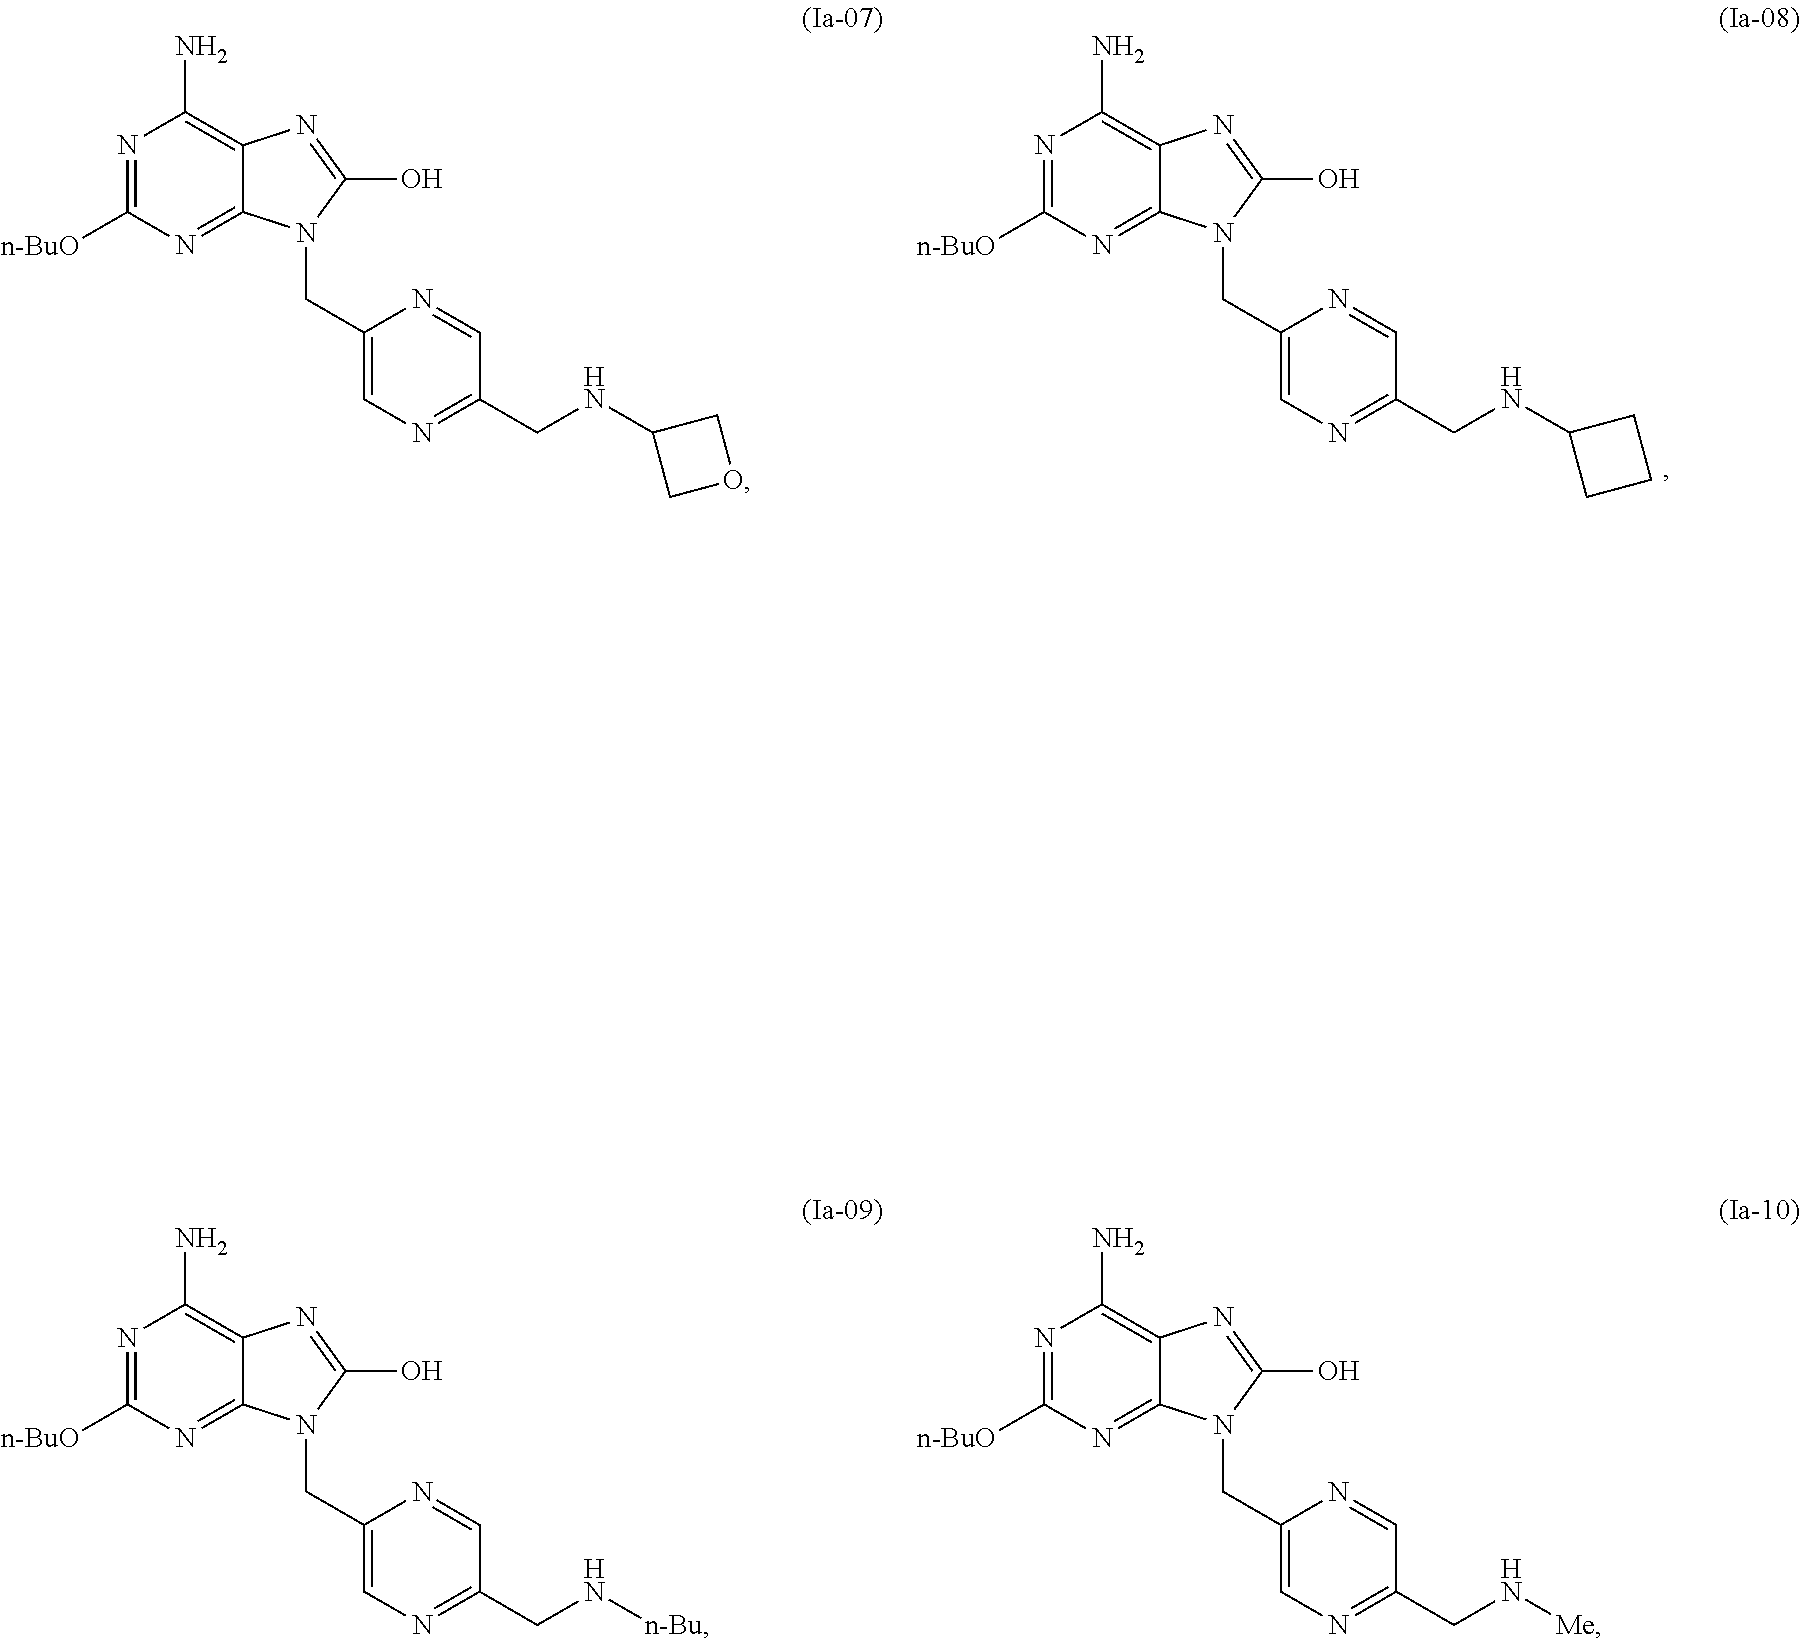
N1=C([n-BuO])N=C2C(=C1N)N=C(O)N2CC1=CN=C(CNC2COC2)C=N1.N1=C([n-BuO])N=C2C(=C1N)N=C(O)N2CC1=CN=C(CN[n-Bu])C=N1.N1=C([n-BuO])N=C2C(=C1N)N=C(O)N2CC1=CN=C(CN[Me])C=N1.N1=C([n-BuO])N=C2C(=C1N)N=C(O)N2CC1=CN=C(CNC2CCC2)C=N1
